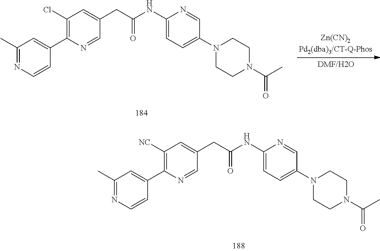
C1([NC])=C(C2=CC(C)=NC=C2)N=CC(CC(NC2=CC=C(N3CCN(C(C)=O)CC3)C=N2)=O)=C1.C1(Cl)=C(C2=CC(C)=NC=C2)N=CC(CC(NC2=CC=C(N3CCN(C(C)=O)CC3)C=N2)=O)=C1
